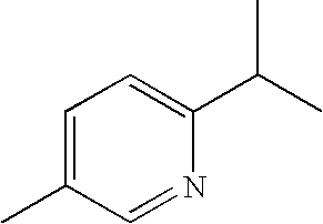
C1=C(C)C=NC(C(C)C)=C1
